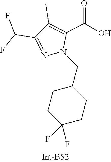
N1=C(C(F)F)C(C)=C(C(=O)O)N1CC1CCC(F)(F)CC1
